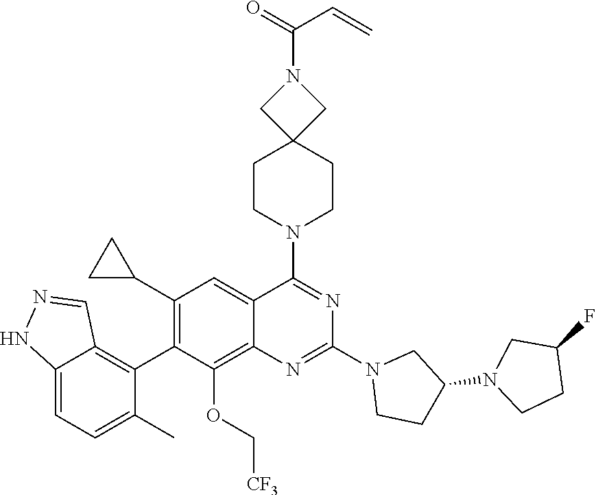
C12=CC=C(C)C(C3=C(C4CC4)C=C4C(=C3OC[CF3])N=C(N3CCC(N5CCC(F)C5)C3)N=C4N3CCC4(CC3)CN(C(=O)C=C)C4)=C1C=NN2
